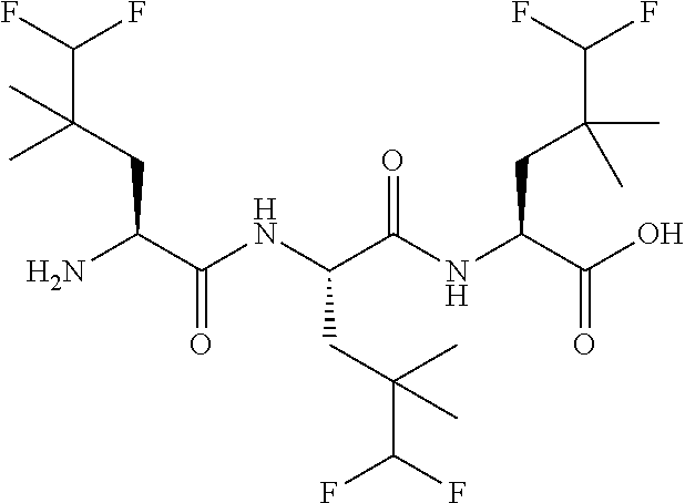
CC(CC(C(NC(C(NC(C(O)=O)CC(C)(C)C(F)F)=O)CC(C(F)F)(C)C)=O)N)(C(F)F)C
